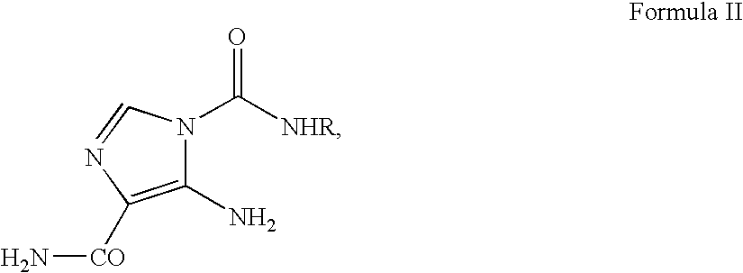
C1(N)=C([CO]N)N=CN1C(=O)[NHR]
